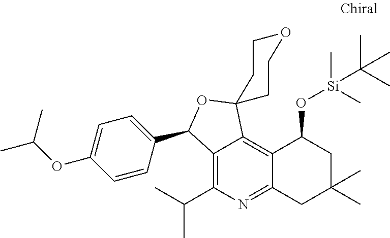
C12=C(C(C)C)N=C3C(=C1C1(OC2C2=CC=C(OC(C)C)C=C2)CCOCC1)C(O[Si](C(C)(C)C)(C)C)CC(C)(C)C3
